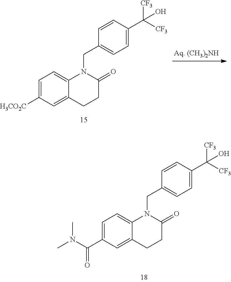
C1=C([H3CO2C])C=C2C(=C1)N(CC1=CC=C(C([CF3])([CF3])O)C=C1)C(=O)CC2.C1=C(C(N(C)C)=O)C=C2C(=C1)N(CC1=CC=C(C([CF3])([CF3])O)C=C1)C(=O)CC2
